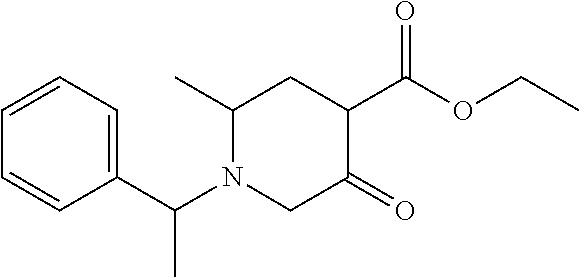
CC1CC(C(OCC)=O)C(=O)CN1C(C1=CC=CC=C1)C
